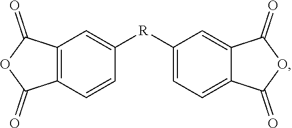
C12=C(C=CC([R]C3=CC=C4C(=C3)C(=O)OC4=O)=C1)C(=O)OC2=O
